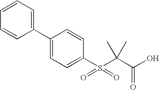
C1(C2=CC=CC=C2)=CC=C(S(=O)(=O)C(C(O)=O)(C)C)C=C1
